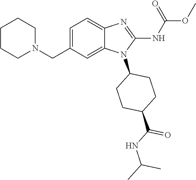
C1CCN(CC2=CC=C3C(=C2)N(C2CCC(C(NC(C)C)=O)CC2)C(NC(OC)=O)=N3)CC1
